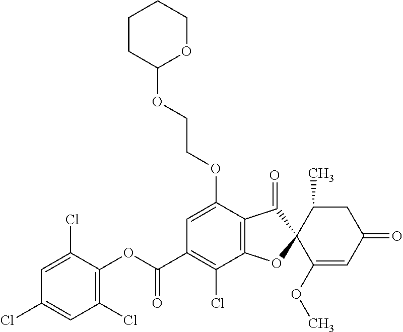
C1(OCCOC2OCCCC2)=CC(C(OC2=C(Cl)C=C(Cl)C=C2Cl)=O)=C(Cl)C2=C1C(=O)C1(O2)C(OC)=CC(=O)CC1C
